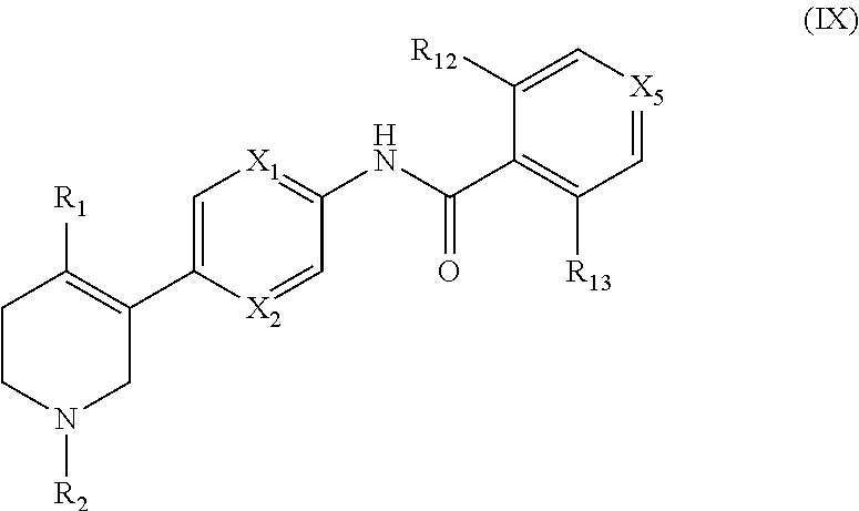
N1([R2])CC(C2=C[X1]=C(NC(C3=C([R13])C=[X5]C=C3[R12])=O)C=[X2]2)=C([R1])CC1
